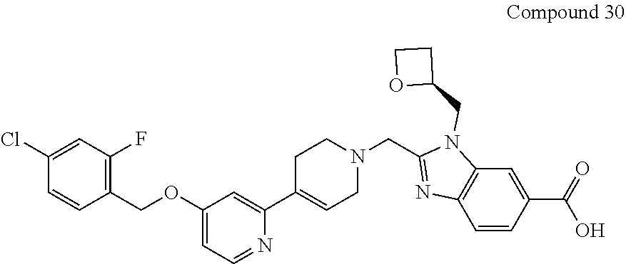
C1(Cl)=CC(F)=C(COC2=CC=NC(C3=CCN(CC4=NC5=C(N4CC4CCO4)C=C(C(O)=O)C=C5)CC3)=C2)C=C1
